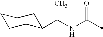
C(NC(=O)C)(C)C1CCCCC1
